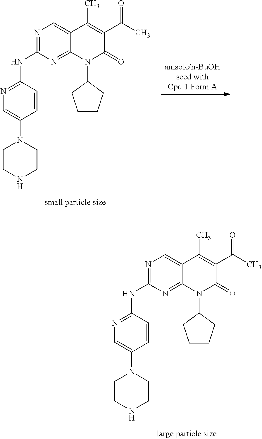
C1=CC(N2CCNCC2)=CN=C1NC1=NC=C2C(=N1)N(C1CCCC1)C(=O)C(C(=O)C)=C2C.C1=CC(N2CCNCC2)=CN=C1NC1=NC=C2C(=N1)N(C1CCCC1)C(=O)C(C(=O)C)=C2C
